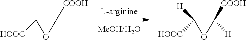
C1([COOH])C([HOOC])O1.C1([COOH])([H])C([H])([HOOC])O1
